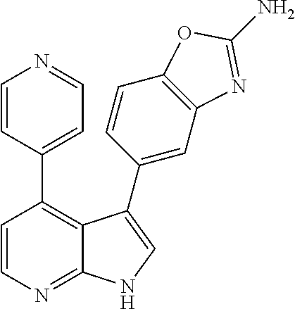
C1=CN=C2C(=C1C1=CC=NC=C1)C(C1=CC3=C(C=C1)OC(N)=N3)=CN2
